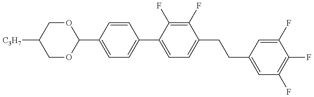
C1(C2=CC=C(C3=CC=C(CCC4=CC(F)=C(F)C(F)=C4)C(F)=C3F)C=C2)OCC([C3H7])CO1
